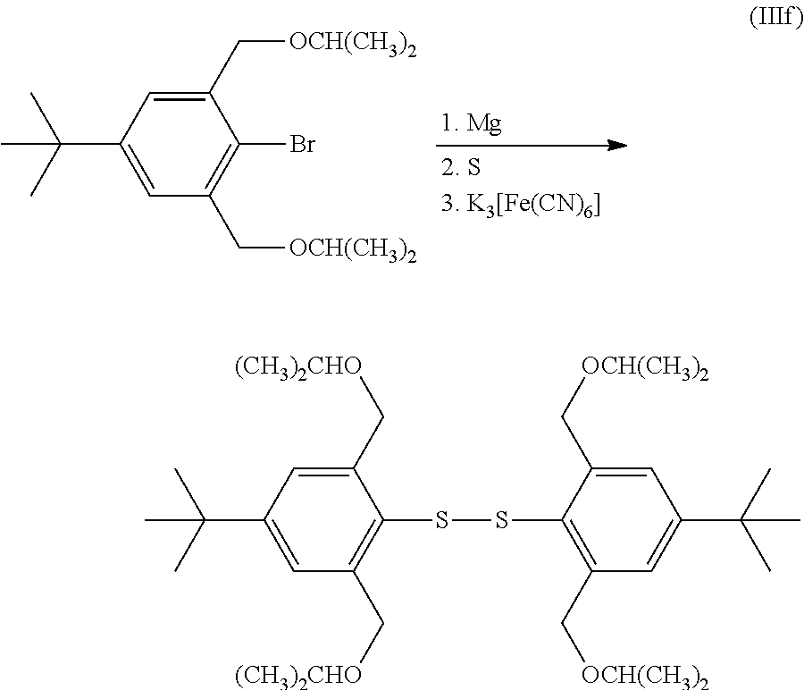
C1(C[OCH(CH3)2])=CC(C(C)(C)C)=CC(C[OCH(CH3)2])=C1Br.C1(C[(CH3)2CHO])=CC(C(C)(C)C)=CC(C[(CH3)2CHO])=C1SSC1=C(C[OCH(CH3)2])C=C(C(C)(C)C)C=C1C[OCH(CH3)2]
